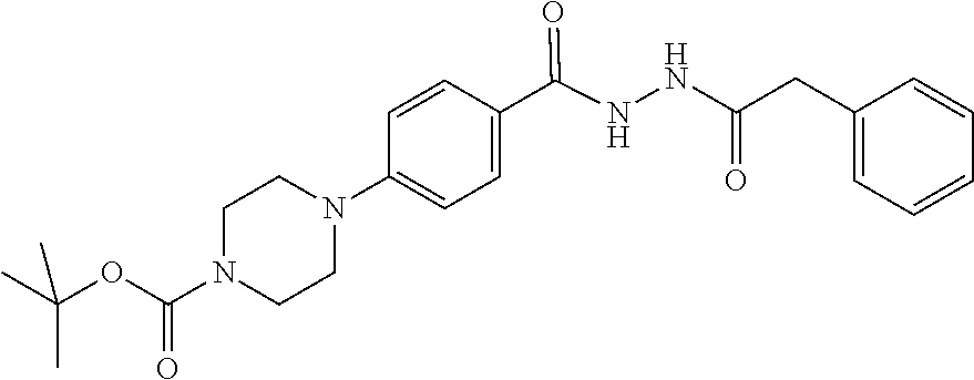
C1=CC(N2CCN(C(OC(C)(C)C)=O)CC2)=CC=C1C(NNC(CC1=CC=CC=C1)=O)=O
